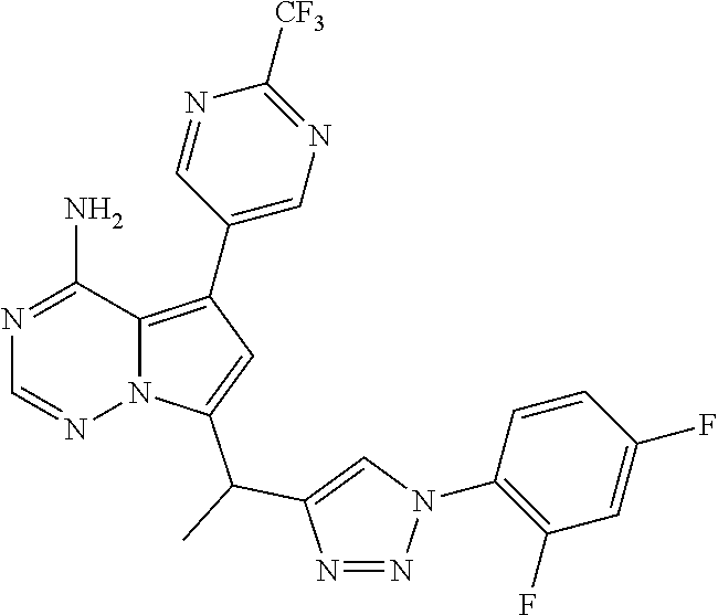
N1=C(N)C2=C(C3=CN=C([CF3])N=C3)C=C(C(C3=CN(C4=C(F)C=C(F)C=C4)N=N3)C)N2N=C1
